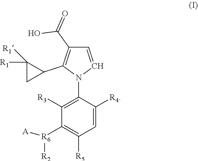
C1=C([R4])C(N2C=CC(C(O)=O)=C2C2C([R1])([R1])C2)=C([R3])C([R6]([A])[R2])=C1[R5]
